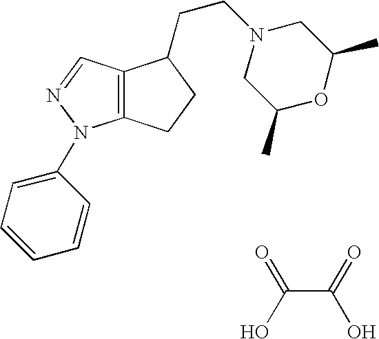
C12=C(N(C3=CC=CC=C3)N=C1)CCC2CCN1CC(C)OC(C)C1.C(C(=O)O)(O)=O
